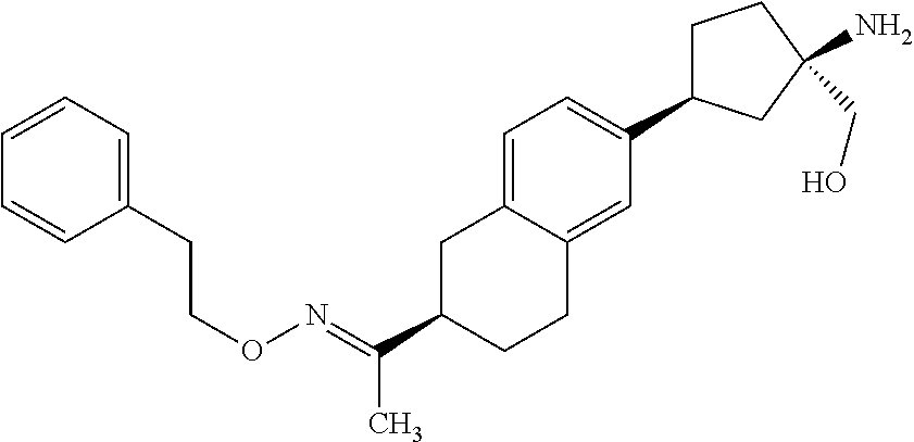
N(=C(C1CC2=CC=C(C3CCC(CO)(N)C3)C=C2CC1)C)OCCC1=CC=CC=C1
